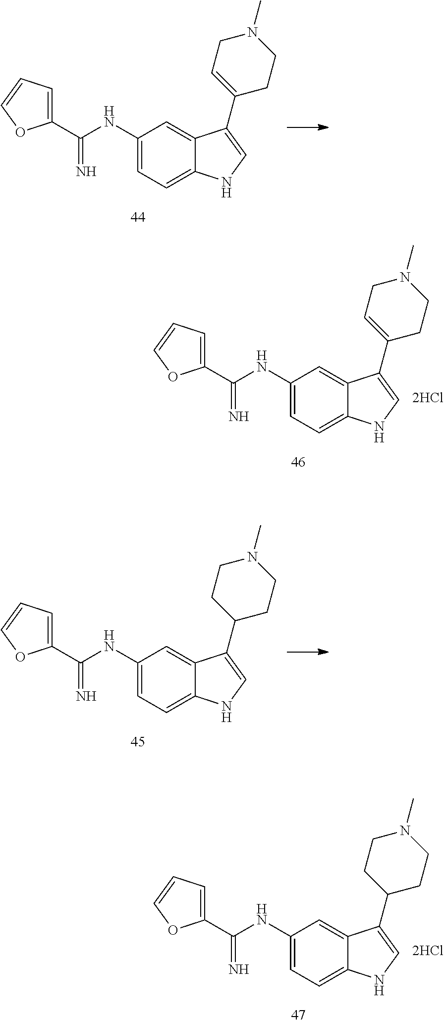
C1(C(NC2=CC=C3C(=C2)C(C2=CCN(C)CC2)=CN3)=N)=CC=CO1.C1(C(NC2=CC=C3C(=C2)C(C2=CCN(C)CC2)=CN3)=N)=CC=CO1.C1(C(NC2=CC=C3C(=C2)C(C2CCN(C)CC2)=CN3)=N)=CC=CO1.C1(C(NC2=CC=C3C(=C2)C(C2CCN(C)CC2)=CN3)=N)=CC=CO1
